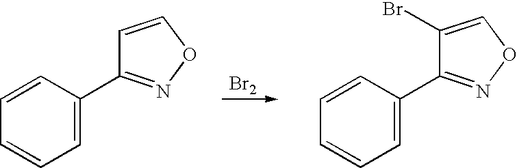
C1=C(C2=NOC=C2)C=CC=C1.[Br2].C1=C(C2=NOC=C2Br)C=CC=C1
